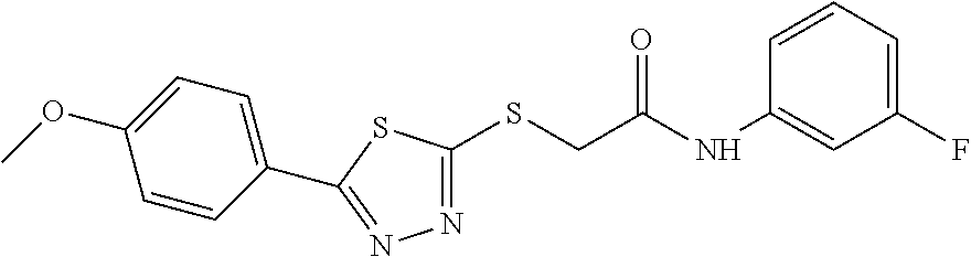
N1=C(SCC(NC2=CC(F)=CC=C2)=O)SC(C2=CC=C(OC)C=C2)=N1
